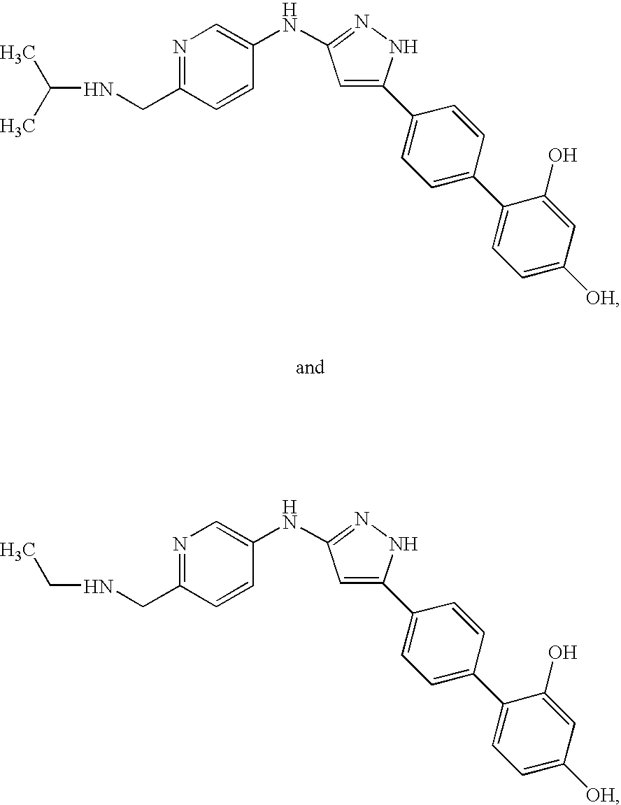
N1=C(CNC(C)C)C=CC(NC2=NNC(C3=CC=C(C4=CC=C([OH])C=C4O)C=C3)=C2)=C1.N1=C(CNCC)C=CC(NC2=NNC(C3=CC=C(C4=CC=C([OH])C=C4O)C=C3)=C2)=C1
